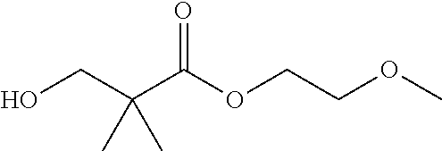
CC(C)(CO)C(=O)OCCOC
